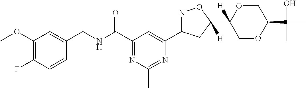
C1=CC(F)=C(OC)C=C1CNC(C1=NC(C)=NC(C2=NOC(C3([H])COC(C(C)(C)O)CO3)([H])C2)=C1)=O
